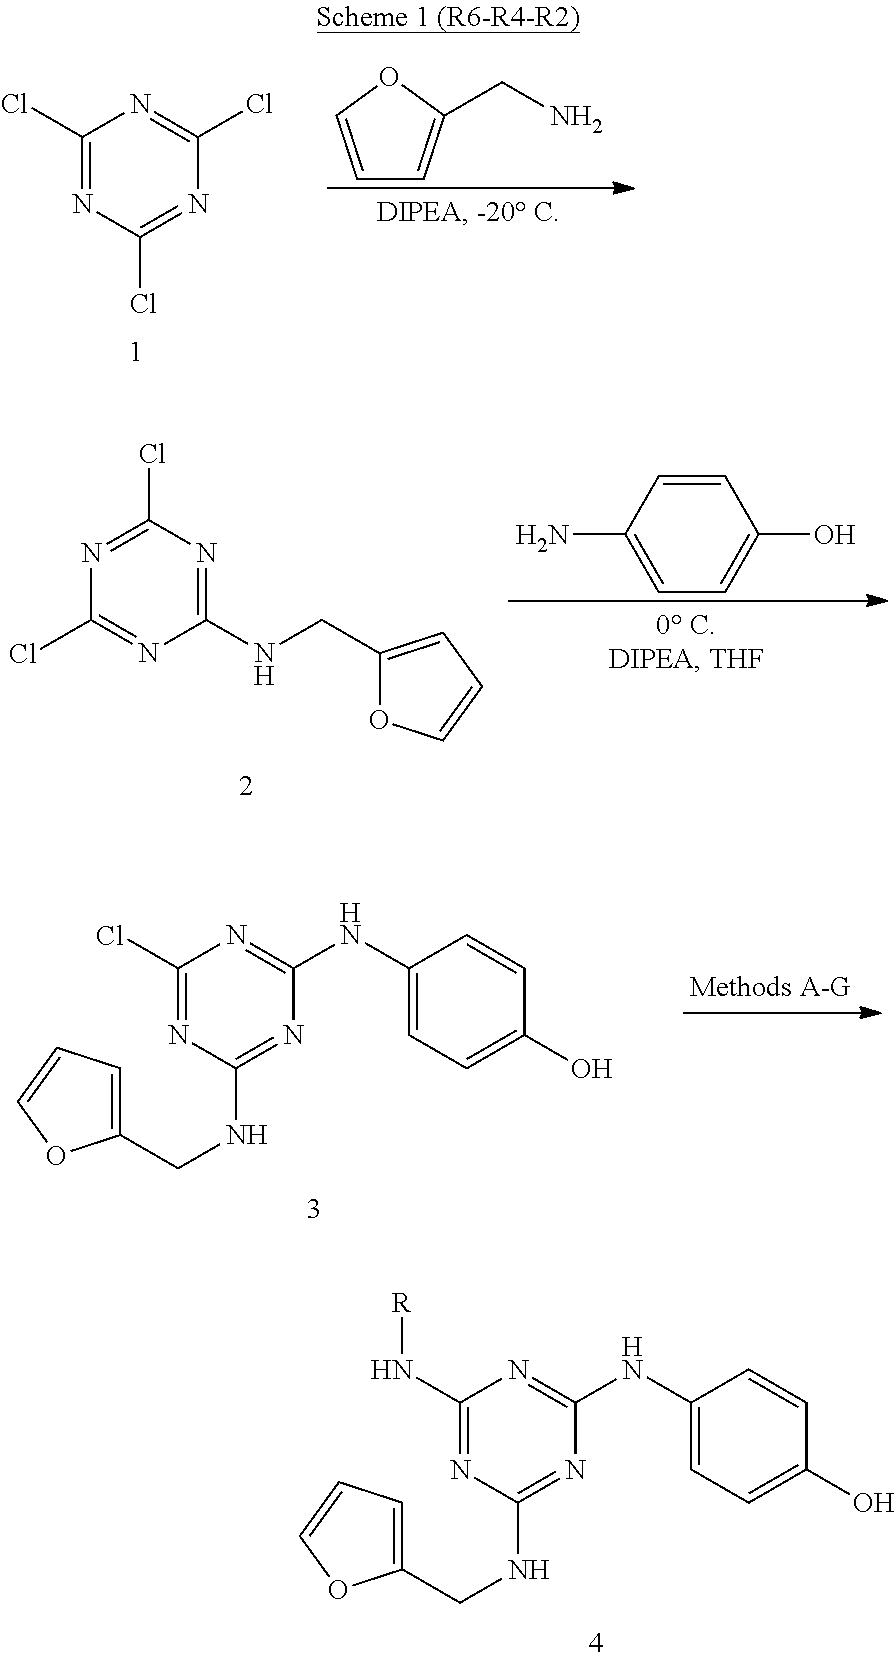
C1(Cl)=NC(Cl)=NC(Cl)=N1.C1=COC(CN)=C1.N1=C(Cl)N=C(NCC2=CC=CO2)N=C1Cl.C1=CC(N)=CC=C1O.C1(Cl)=NC(NCC2=CC=CO2)=NC(NC2=CC=C(O)C=C2)=N1.C1(N[R])=NC(NCC2=CC=CO2)=NC(NC2=CC=C(O)C=C2)=N1
